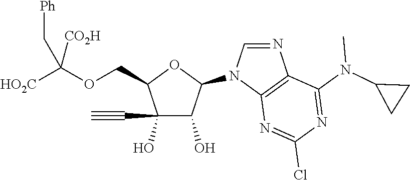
C(C1C(O)(C#C)C(O)C(N2C=NC3=C2N=C(Cl)N=C3N(C)C2CC2)O1)OC([HO2C])([CO2H])C[Ph]
